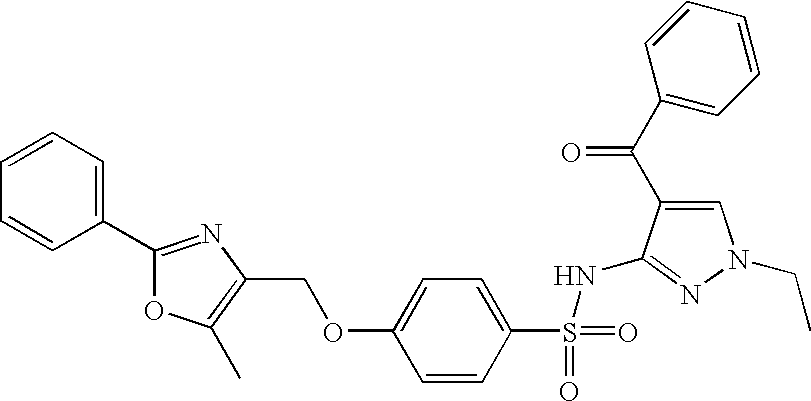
C1(OCC2=C(C)OC(C3=CC=CC=C3)=N2)=CC=C(S(=O)(=O)NC2=NN(CC)C=C2C(C2=CC=CC=C2)=O)C=C1
